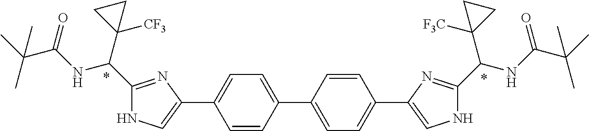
C1=CC(C2=CC=C(C3=CNC(C(NC(C(C)(C)C)=O)C4([F3C])CC4)=N3)C=C2)=CC=C1C1=CNC(C(C2([CF3])CC2)NC(C(C)(C)C)=O)=N1
